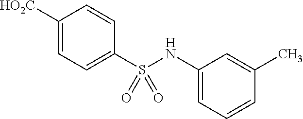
C1=CC(C)=CC(NS(C2=CC=C([HO2C])C=C2)(=O)=O)=C1
